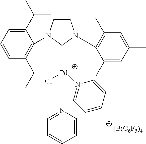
C1CN(C2=C(C(C)C)C=CC=C2C(C)C)C([Pd](N2=CC=CC=C2)(Cl)N2=CC=CC=C2)N1C1=C(C)C=C(C)C=C1C.[[B(C6F5)4]]
